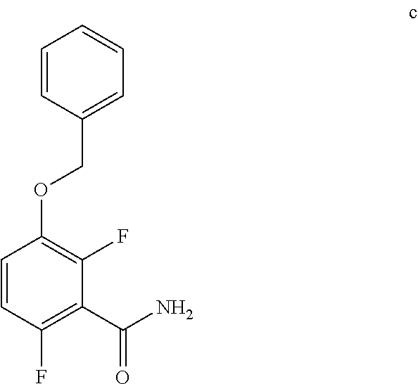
C1=CC(F)=C(C(N)=O)C(F)=C1OCC1=CC=CC=C1
